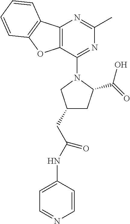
C1(CC(NC2=CC=NC=C2)=O)CC(C(O)=O)N(C2=NC(C)=NC3=C2OC2=C3C=CC=C2)C1
